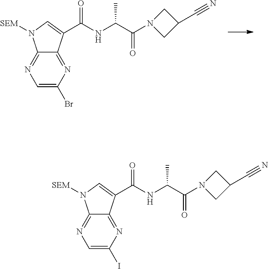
C12=NC=C(Br)N=C1C(C(NC(C(=O)N1CC(C#N)C1)C)=O)=CN2[SEM].C12=NC=C(I)N=C1C(C(NC(C(=O)N1CC(C#N)C1)C)=O)=CN2[SEM]
